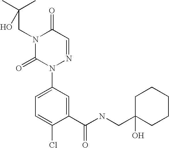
C1(C(NCC2(O)CCCCC2)=O)=CC(N2N=CC(=O)N(CC(C)(C)O)C2=O)=CC=C1Cl
